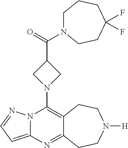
N12C(=CC=N1)N=C1C(=C2N2CC(C(=O)N3CCCC(F)(F)CC3)C2)CCN([H])CC1
